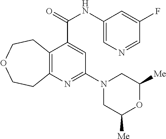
C12=C(N=C(N3CC([Me])OC([Me])C3)C=C1C(NC1=CN=CC(F)=C1)=O)CCOCC2
